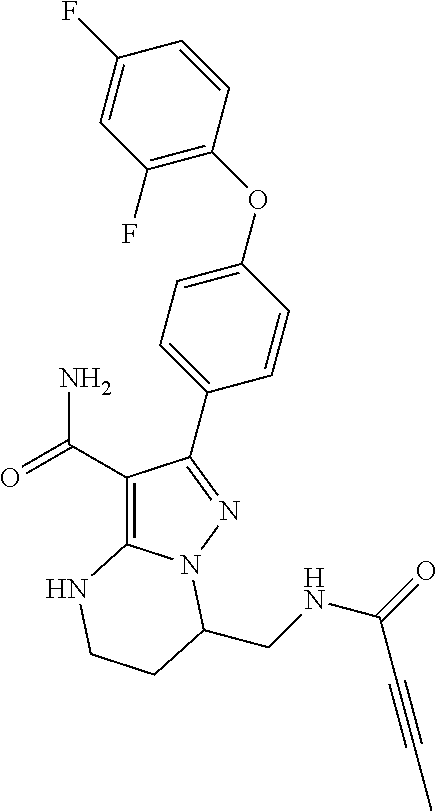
C1(C(=O)N)=C2N(N=C1C1=CC=C(OC3=C(F)C=C(F)C=C3)C=C1)C(CNC(=O)C#CC)CCN2
